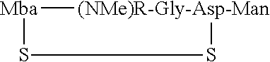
[Mba]1[(NMe)R-Gly-Asp-Man]SS1
